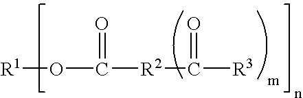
[R1]OC([R2]C([R3])=O)=O
